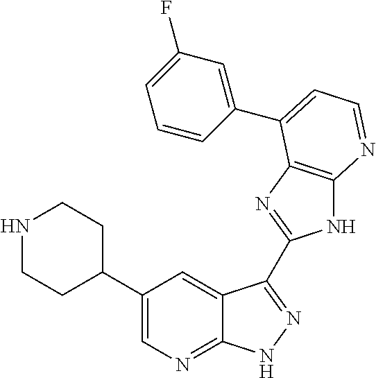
N1CCC(C2=CN=C3C(=C2)C(C2=NC4=C(N2)N=CC=C4C2=CC(F)=CC=C2)=NN3)CC1
